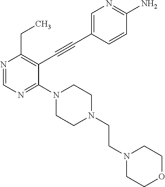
N1=CN=C(N2CCN(CCN3CCOCC3)CC2)C(C#CC2=CN=C(N)C=C2)=C1CC
